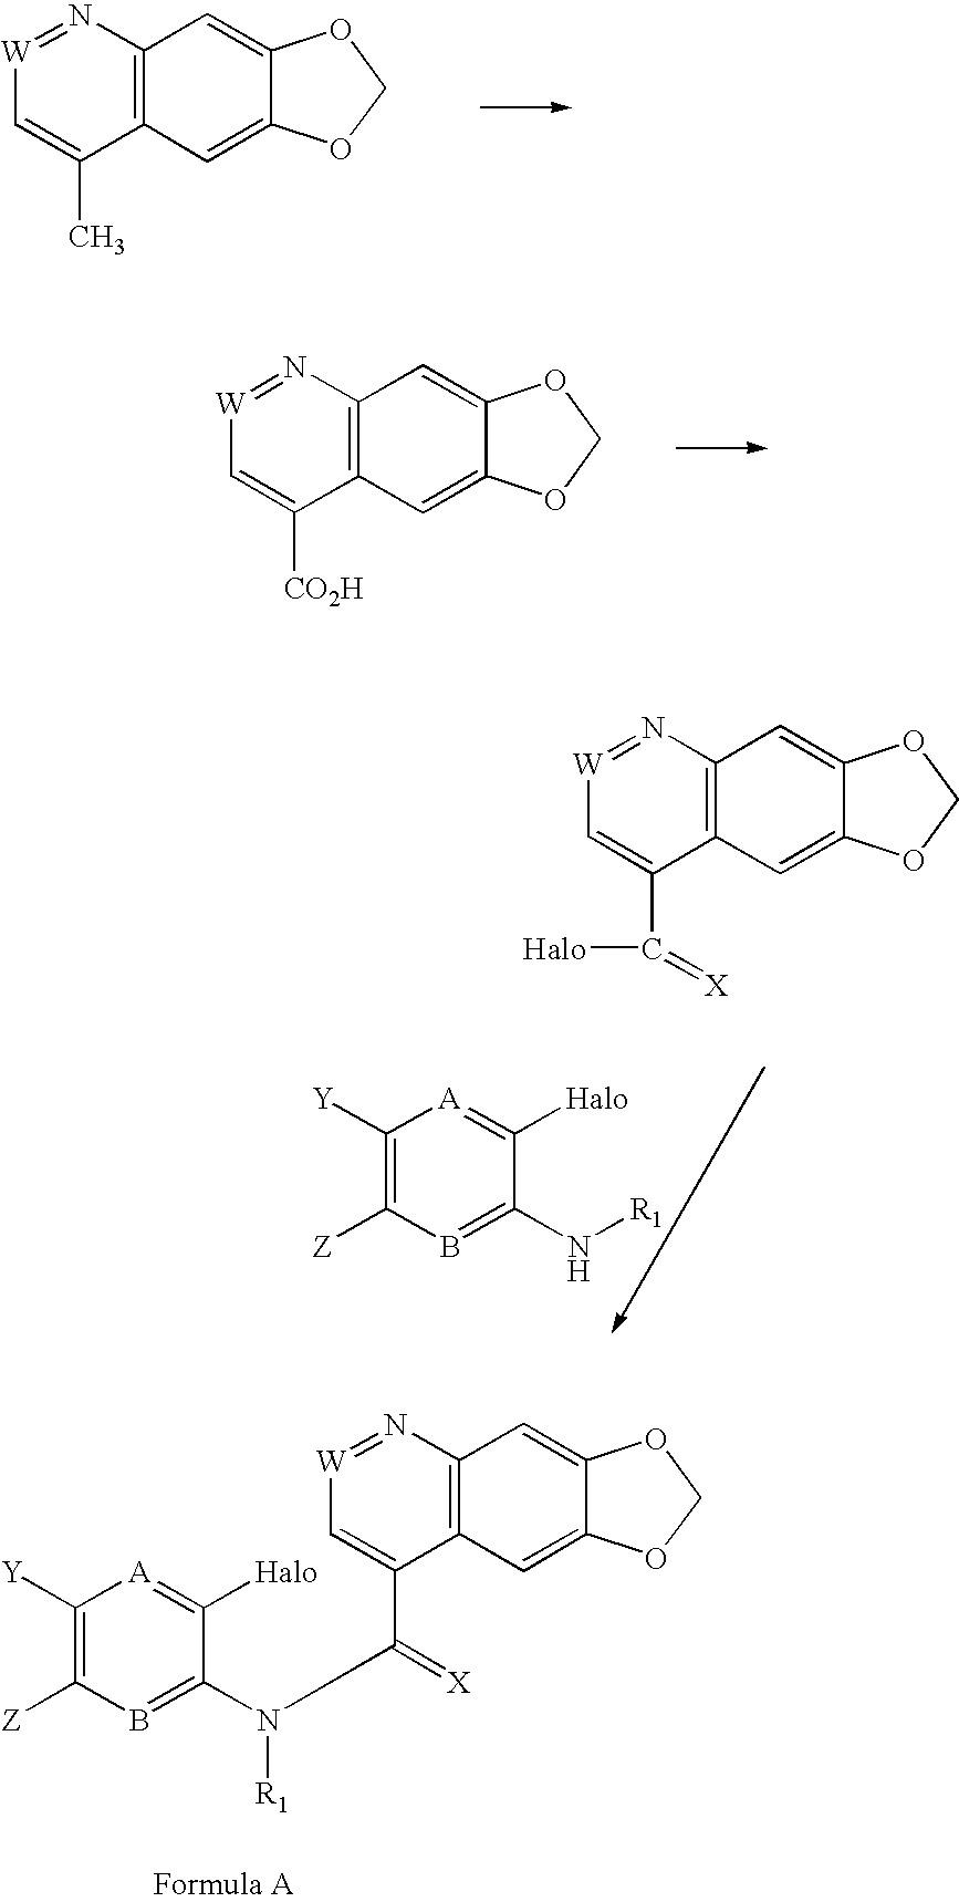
[W]1=NC2=C(C([CO2H])=C1)C=C1C(=C2)OCO1.[W]1=NC2=C(C(C(=[X])[Halo])=C1)C=C1C(=C2)OCO1.C1([Y])=C([Z])B=C(N[R1])C([Halo])=[A]1.C1([Y])=C([Z])B=C(N([R1])C(C2=C[W]=NC3=C2C=C2C(=C3)OCO2)=[X])C([Halo])=[A]1.[W]1=NC2=C(C(C)=C1)C=C1C(=C2)OCO1
